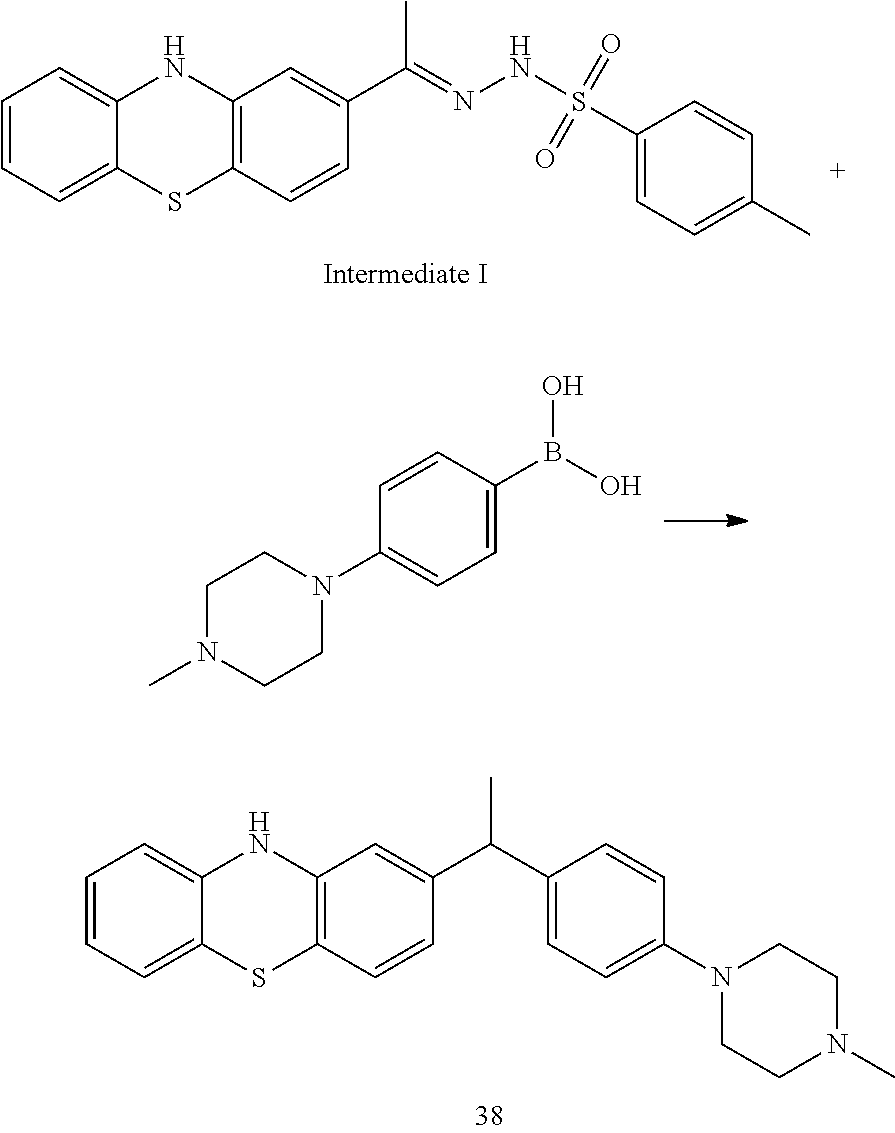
C1=CC=C2C(=C1)NC1=C(S2)C=CC(C(=NNS(C2=CC=C(C)C=C2)(=O)=O)C)=C1.C1=CC(B(O)O)=CC=C1N1CCN(C)CC1.C1=CC=C2C(=C1)NC1=C(S2)C=CC(C(C)C2=CC=C(N3CCN(C)CC3)C=C2)=C1
